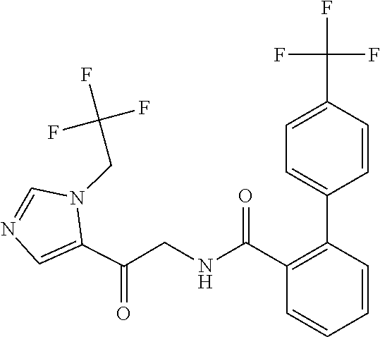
C(N1C(C(=O)CNC(C2=C(C3=CC=C(C(F)(F)F)C=C3)C=CC=C2)=O)=CN=C1)C(F)(F)F
